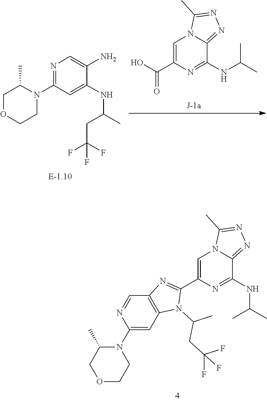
C1=C(C(O)=O)N=C(NC(C)C)C2=NN=C(C)N12.N1=C(N2C(C)COCC2)C=C(NC(C)CC(F)(F)F)C(N)=C1.C1=C(C2=NC3=C(N2C(C)CC(F)(F)F)C=C(N2CCOCC2C)N=C3)N=C(NC(C)C)C2=NN=C(C)N12
